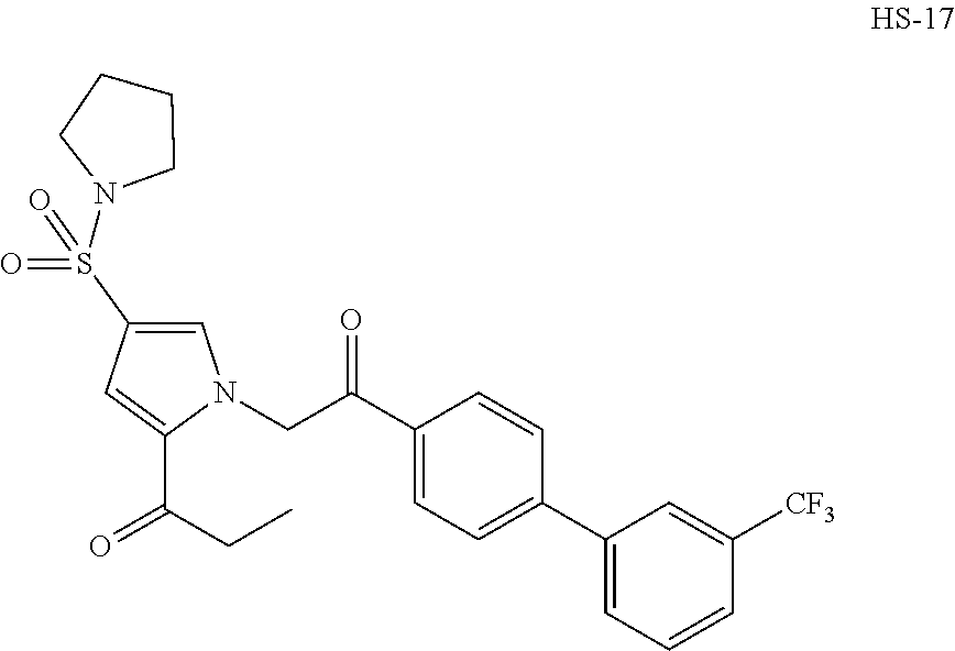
C1=C(S(=O)(=O)N2CCCC2)C=C(C(=O)CC)N1CC(C1=CC=C(C2=CC=CC([CF3])=C2)C=C1)=O
